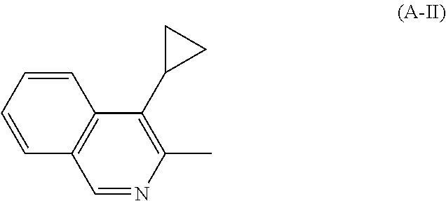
C1=NC(C)=C(C2CC2)C2=C1C=CC=C2
